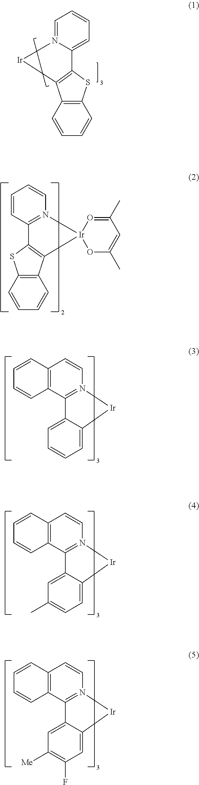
C1=N2C(=CC=C1)C1=C(C3=C(S1)C=CC=C3)[Ir]2.C1=CC2=N(C=C1)[Ir]1(C3=C2SC2=C3C=CC=C2)OC(C)=CC(C)=O1.C12=C(C3=N(C=C1)[Ir]C1=CC=CC=C31)C=CC=C2.C12=C(C3=N(C=C1)[Ir]C1=CC=C(C)C=C31)C=CC=C2.C12=C(C3=N(C=C1)[Ir]C1=CC(F)=C([Me])C=C31)C=CC=C2
